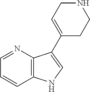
C12=C(N=CC=C1)C(C1=CCNCC1)=CN2
